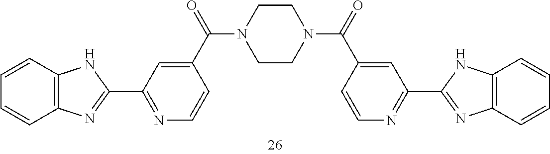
C1=CC2=C(C=C1)N=C(C1=NC=CC(C(=O)N3CCN(C(=O)C4=CC(C5=NC6=C(N5)C=CC=C6)=NC=C4)CC3)=C1)N2
